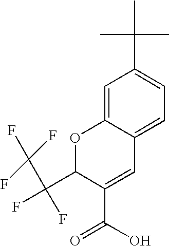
FC(C1C(C(O)=O)=CC2=CC=C(C(C)(C)C)C=C2O1)(F)C(F)(F)F
